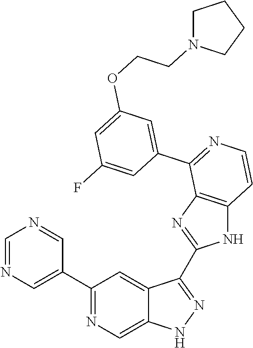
C1(C2=CN=CN=C2)=NC=C2C(=C1)C(C1=NC3=C(N1)C=CN=C3C1=CC(OCCN3CCCC3)=CC(F)=C1)=NN2
